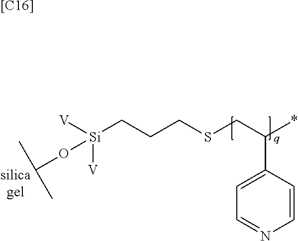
[V][Si](CCCSCC(*)C1=CC=NC=C1)([V])OC(C)C.[[C16]]
